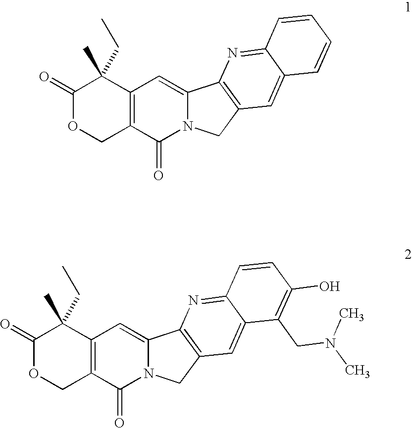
C1(=O)OCC2=C(C1(C)CC)C=C1N(C2=O)CC2=C1N=C1C(=C2)C=CC=C1.C1(=O)OCC2=C(C1(C)CC)C=C1N(C2=O)CC2=C1N=C1C(=C2)C(CN(C)C)=C(O)C=C1
